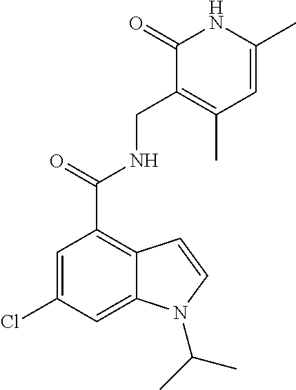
C1=C(C)NC(=O)C(CNC(C2=C3C(=CC(Cl)=C2)N(C(C)C)C=C3)=O)=C1C
